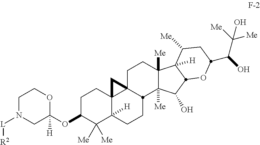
C1N([L][R2])CC(OC2C([Me])([Me])C3([H])C4(CC2)C2(C4)CCC4([Me])C([Me])(C(O)C5C4([H])C([Me])CC(C(C([Me])([Me])O)O)O5)C2CC3)([H])OC1
